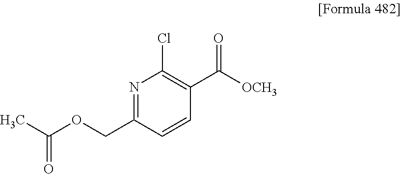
N1=C(COC(C)=O)C=CC(C([OCH3])=O)=C1Cl
